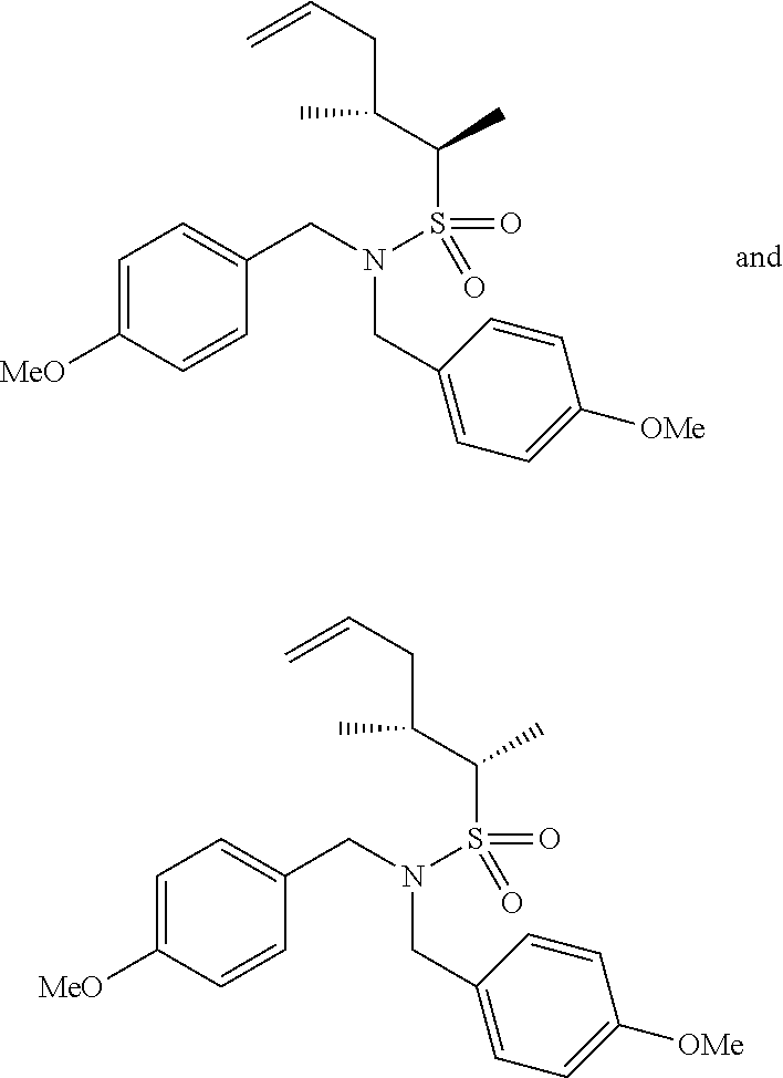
C1=C([MeO])C=CC(CN(S(=O)(=O)C(C(CC=C)C)C)CC2=CC=C([OMe])C=C2)=C1.C1=C([MeO])C=CC(CN(S(=O)(=O)C(C(CC=C)C)C)CC2=CC=C([OMe])C=C2)=C1
